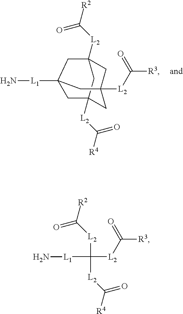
C12([L2]C(=O)[R4])CC3([L2]C(=O)[R3])CC([L2]C(=O)[R2])(C1)CC([L1]N)(C3)C2.C([L1]N)([L2]C(=O)[R3])([L2]C(=O)[R4])[L2]C(=O)[R2]
